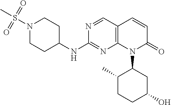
N1(S(C)(=O)=O)CCC(NC2=NC3=C(C=N2)C=CC(=O)N3C2C(C)CCC(O)C2)CC1
